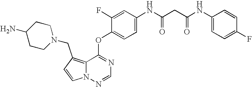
C1=CN2C(=C1CN1CCC(N)CC1)C(OC1=CC=C(NC(CC(NC3=CC=C(F)C=C3)=O)=O)C=C1F)=NC=N2
